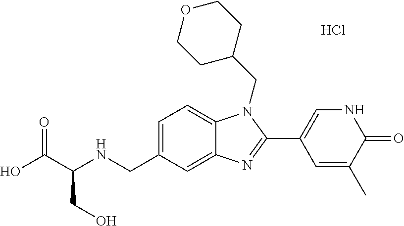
OC(C(NCC1=CC=C2C(=C1)N=C(C1=CNC(=O)C(C)=C1)N2CC1CCOCC1)CO)=O.Cl
